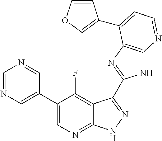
C1=NC=C(C2=CN=C3C(=C2F)C(C2=NC4=C(N2)N=CC=C4C2=COC=C2)=NN3)C=N1
